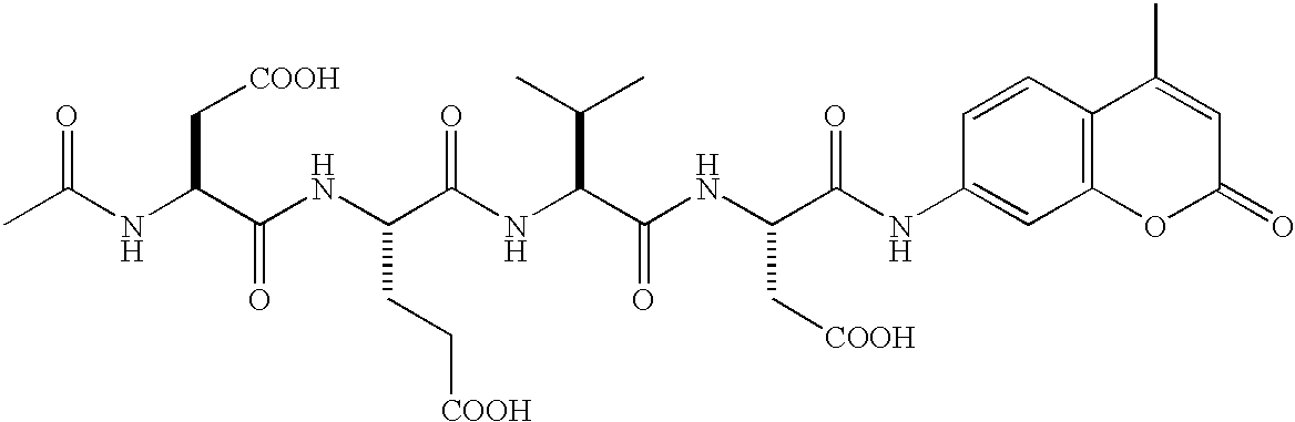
CC(NC(C(NC(C(NC(C(NC(C(NC1=CC2=C(C=C1)C(C)=CC(=O)O2)=O)C[COOH])=O)C(C)C)=O)CC[COOH])=O)C[COOH])=O
